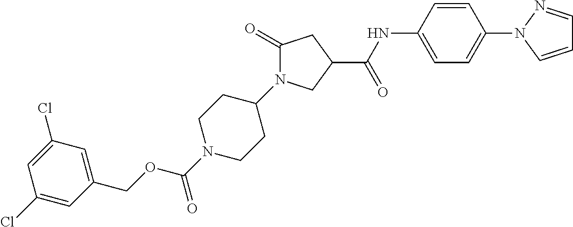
C(C1CN(C2CCN(C(=O)OCC3=CC(Cl)=CC(Cl)=C3)CC2)C(=O)C1)(NC1=CC=C(N2N=CC=C2)C=C1)=O
